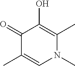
C1(C)=C(O)C(=O)C(C)=CN1C
